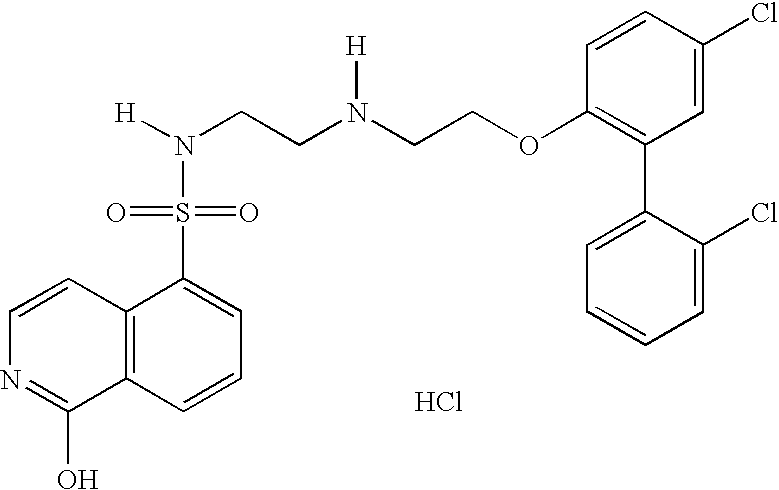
C1=CC2=C(C(O)=N1)C=CC=C2S(=O)(=O)N([H])CCN(CCOC1=C(C2=CC=CC=C2Cl)C=C(Cl)C=C1)[H].Cl
